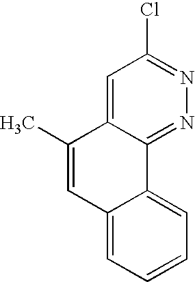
ClC1=NN=C2C(=C1)C(C)=CC1=CC=CC=C21
